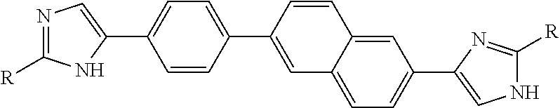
N1=C([R])NC(C2=CC=C(C3=CC4=CC=C(C5=CNC([R])=N5)C=C4C=C3)C=C2)=C1
